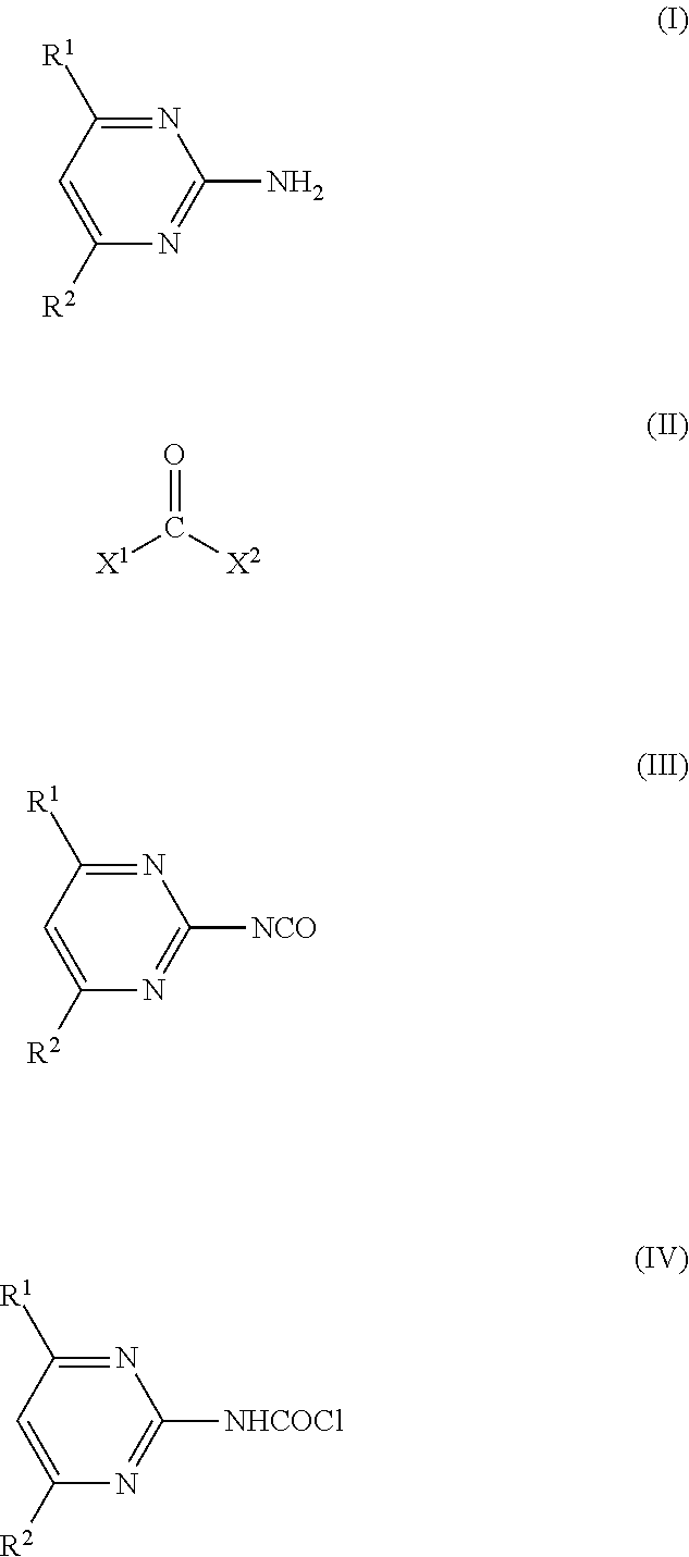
C1([R2])=CC([R1])=NC(N)=N1.[X1]C([X2])=O.C1([R2])=CC([R1])=NC([NCO])=N1.C1([R2])=CC([R1])=NC([NHCOCl])=N1
